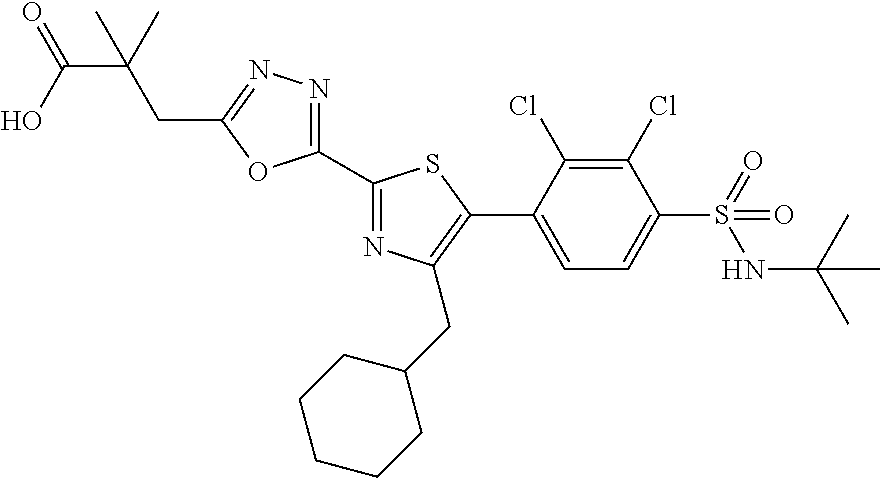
C1(C2=NC(CC3CCCCC3)=C(C3=CC=C(S(=O)(NC(C)(C)C)=O)C(Cl)=C3Cl)S2)=NN=C(CC(C)(C(=O)O)C)O1
